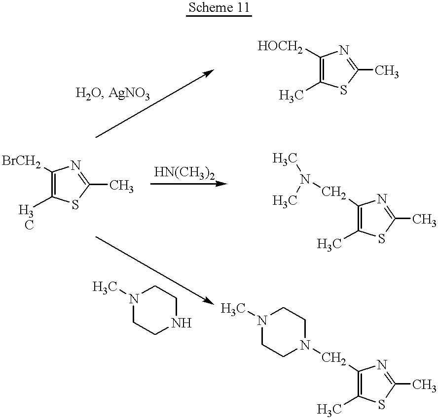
C1(C)=C([BrCH2])N=C(C)S1.C1(C)=C([HOCH2])N=C(C)S1.C1(C)=C(CN(C)C)N=C(C)S1.C1(C)=C(CN2CCN(C)CC2)N=C(C)S1.C1CNCCN1C
